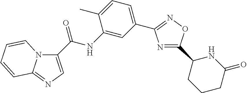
C1(C(NC2=CC(C3=NOC(C4CCCC(=O)N4)=N3)=CC=C2C)=O)=CN=C2N1C=CC=C2
